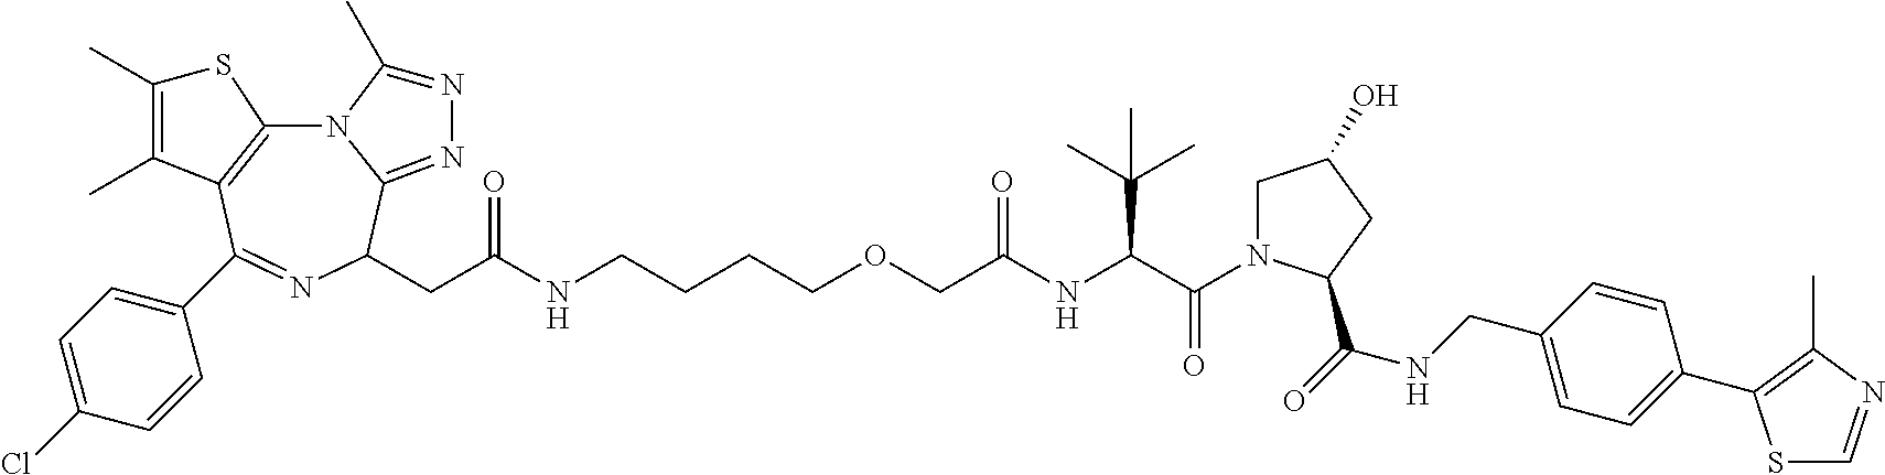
N12C3=C(C(C4=CC=C(Cl)C=C4)=NC(CC(NCCCCOCC(NC(C(=O)N4CC(O)CC4C(=O)NCC4=CC=C(C5=C(C)N=CS5)C=C4)C(C)(C)C)=O)=O)C1=NN=C2C)C(C)=C(C)S3
